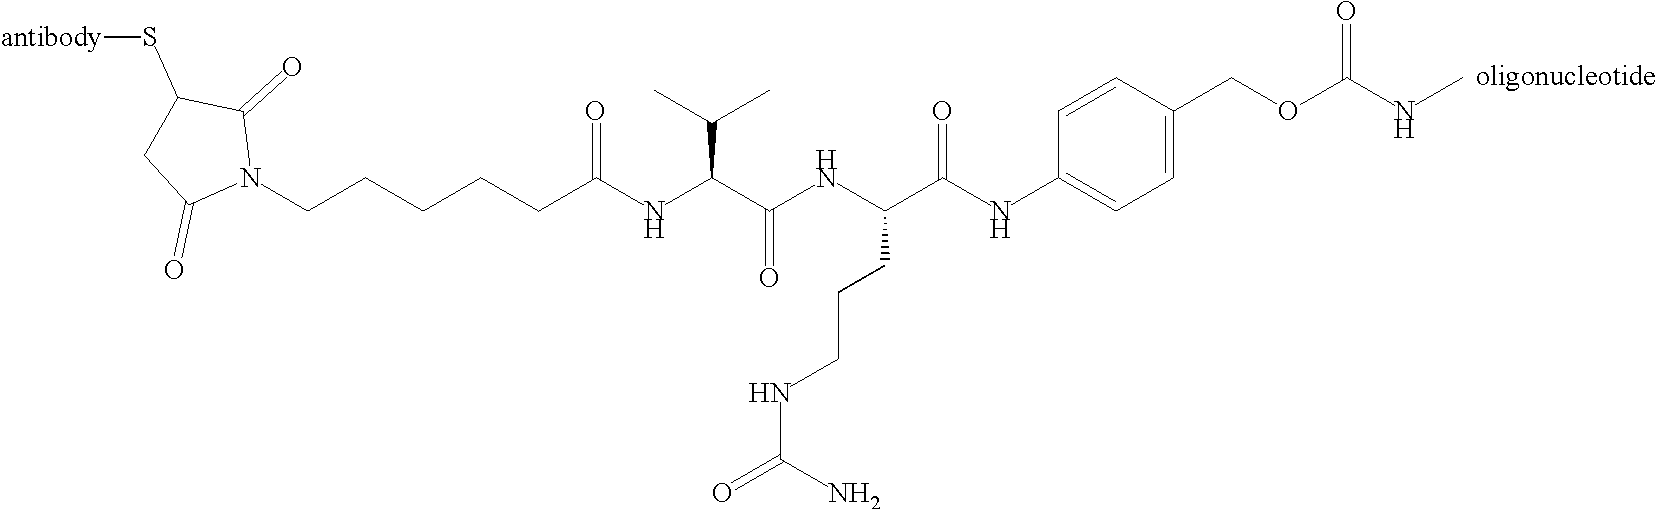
N1(CCCCCC(NC(C(NC(C(=O)NC2=CC=C(COC(NC)=O)C=C2)CCCNC(=O)N)=O)C(C)C)=O)C(=O)C(S[antibody])CC1=O
